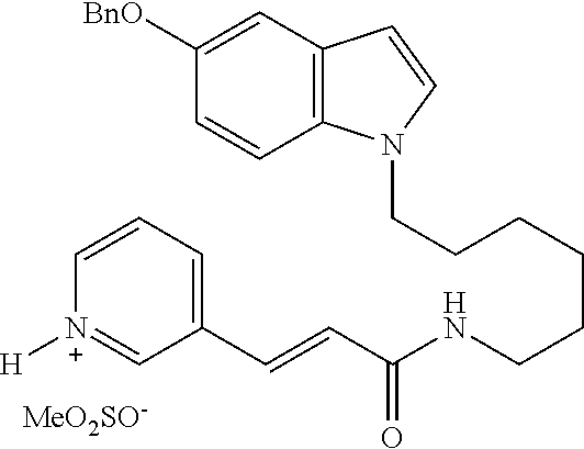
C(CCCCCNC(C=CC1=CC=C[N+]([H])=C1)=O)N1C2=C(C=C1)C=C([BnO])C=C2.[MeO2SO-]
